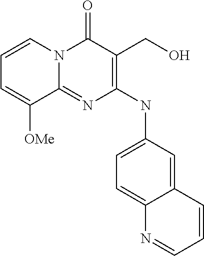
C12=NC(NC3=CC=C4C(=C3)C=CC=N4)=C(CO)C(=O)N1C=CC=C2[OMe]
